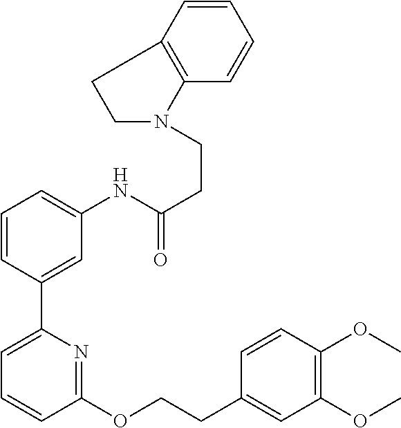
C1=CC(C2=CC=CC(OCCC3=CC(OC)=C(OC)C=C3)=N2)=CC(NC(CCN2C3=C(CC2)C=CC=C3)=O)=C1
